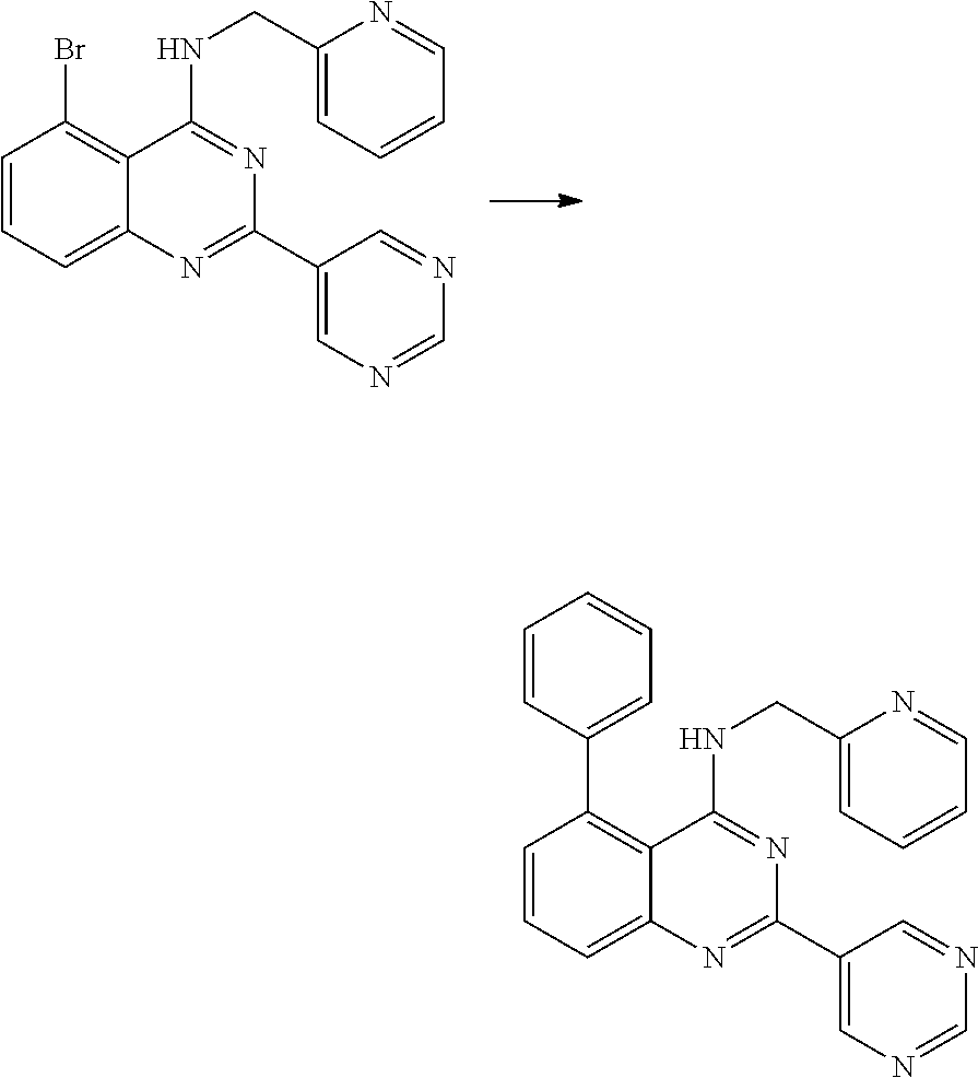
C1=CC=C2C(=C1Br)C(NCC1=CC=CC=N1)=NC(C1=CN=CN=C1)=N2.C1=CC=C2C(=C1C1=CC=CC=C1)C(NCC1=CC=CC=N1)=NC(C1=CN=CN=C1)=N2
